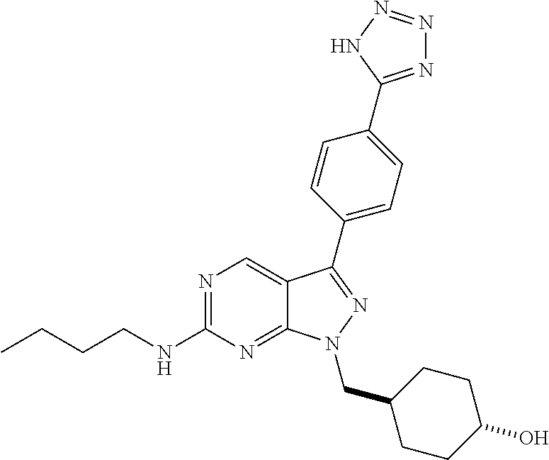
N1=C(NCCCC)N=C2C(=C1)C(C1=CC=C(C3=NN=NN3)C=C1)=NN2CC1CCC(O)CC1
